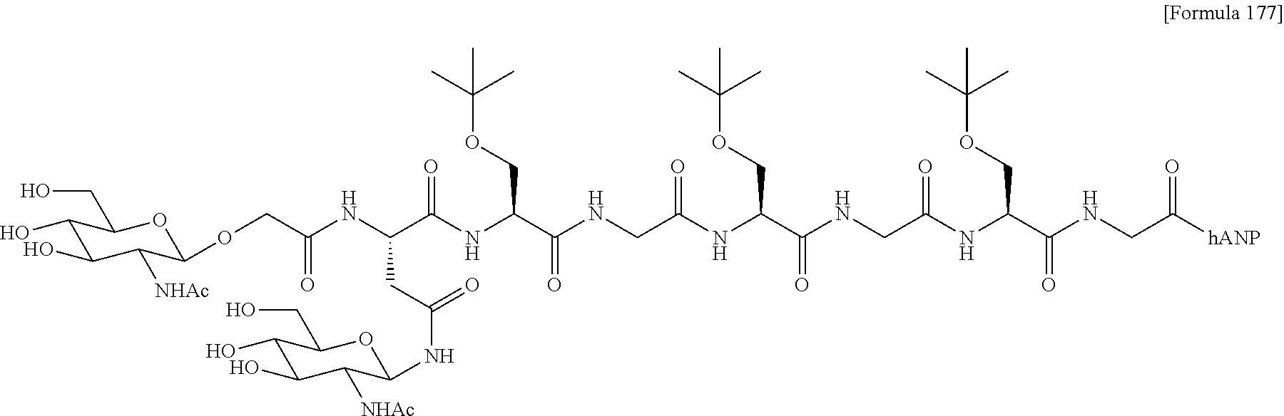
C1(O)C(O)C([NHAc])C(OCC(NC(C(NC(C(NCC(NC(C(NCC(NC(C(NCC([hANP])=O)=O)COC(C)(C)C)=O)=O)COC(C)(C)C)=O)=O)COC(C)(C)C)=O)CC(=O)NC2C([NHAc])C(O)C(O)C(CO)O2)=O)OC1CO
